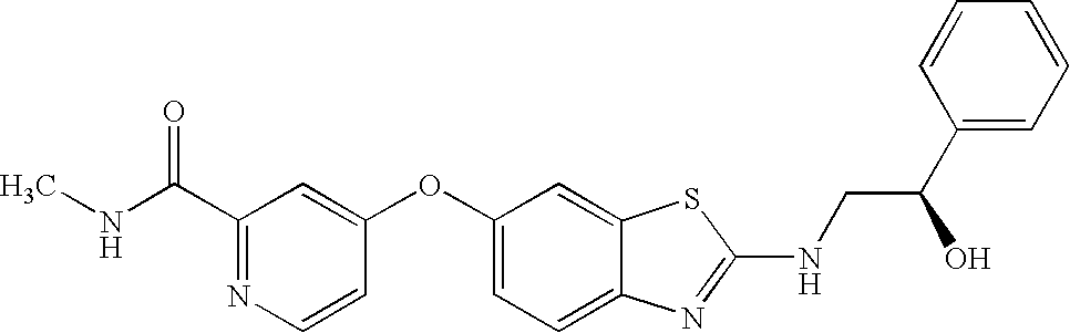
C1(C(=O)NC)=NC=CC(OC2=CC=C3C(=C2)SC(NCC(C2=CC=CC=C2)O)=N3)=C1
